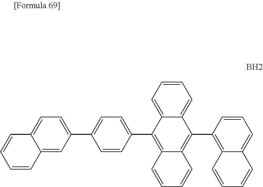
C1=CC=C2C(=C1)C(C1=C3C(=CC=C1)C=CC=C3)=C1C(=C2C2=CC=C(C3=CC=C4C(=C3)C=CC=C4)C=C2)C=CC=C1
